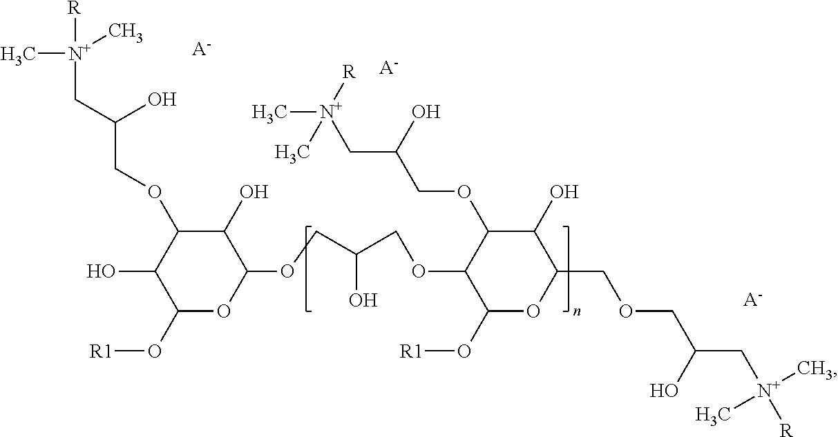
C1(O[R1])OC(OCC(COC2C(O[R1])OC(COCC(O)C[N+]([R])(C)C)C(O)C2OCC(C[N+](C)([R])C)O)O)C(O)C(OCC(C[N+]([R])(C)C)O)C1O.[A-].[A-].[A-]
